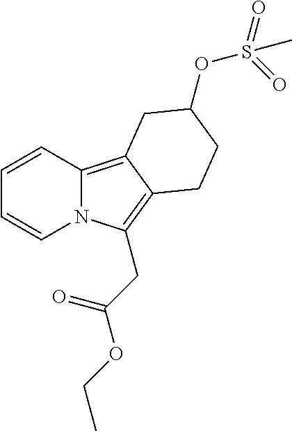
N12C(=C3C(=C1CC(=O)OCC)CCC(OS(=O)(=O)C)C3)C=CC=C2
